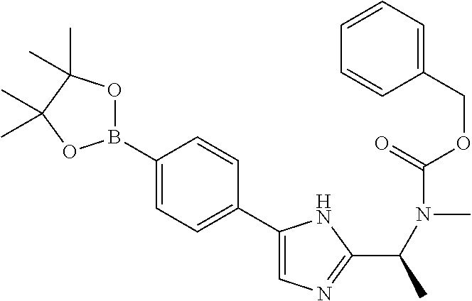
C1(COC(=O)N(C(C)C2=NC=C(C3=CC=C(B4OC(C)(C)C(C)(C)O4)C=C3)N2)C)=CC=CC=C1
